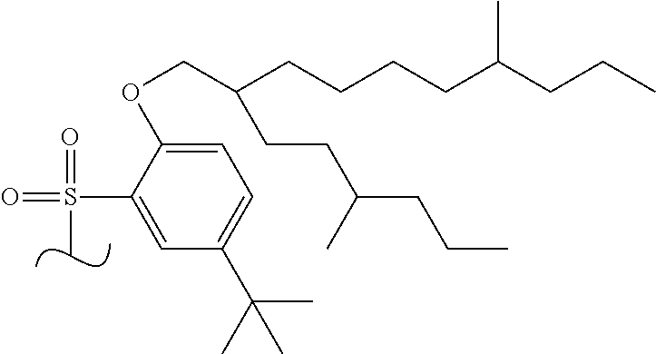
CS(=O)(=O)C1=CC(C(C)(C)C)=CC=C1OCC(CCCCC(CCC)C)CCC(CCC)C
